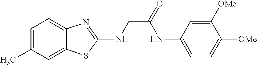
C1=C(C)C=C2C(=C1)N=C(NCC(=O)NC1=CC=C([OMe])C([OMe])=C1)S2
